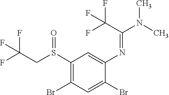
S(C1=C(Br)C=C(Br)C(N=C(C(F)(F)F)N(C)C)=C1)(CC(F)(F)F)=O
